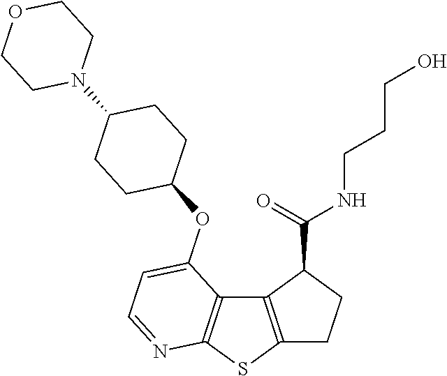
C12=C(SC3=C1C(OC1CCC(N4CCOCC4)CC1)=CC=N3)CCC2C(NCCCO)=O
